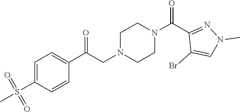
C1=C(S(C)(=O)=O)C=CC(C(CN2CCN(C(C3=NN(C)C=C3Br)=O)CC2)=O)=C1
